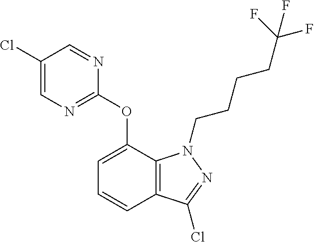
C1(Cl)=CN=C(OC2=CC=CC3=C2N(CCCCC(F)(F)F)N=C3Cl)N=C1
